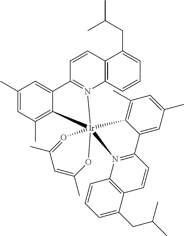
C12=C(C=CC=C1CC(C)C)N1=C(C=C2)C2=CC(C)=CC(C)=C2[Ir]123(N1=C(C4=CC(C)=CC(C)=C42)C=CC2=C1C=CC=C2CC(C)C)O=C(C)C=C(C)O3
